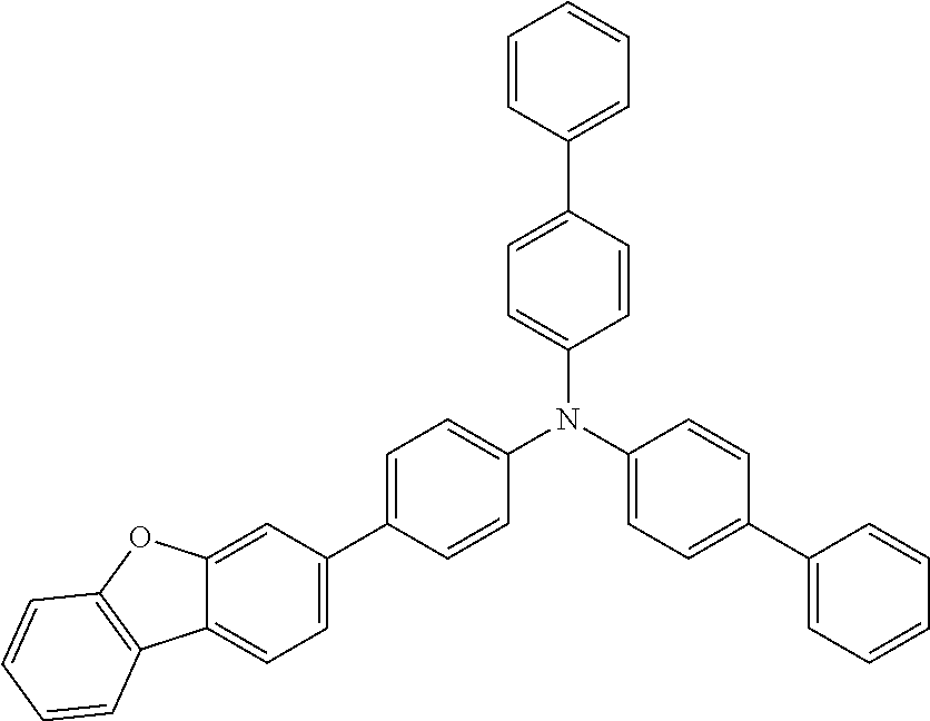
C1=C(C2=CC=CC=C2)C=CC(N(C2=CC=C(C3=CC=CC=C3)C=C2)C2=CC=C(C3=CC=C4C(=C3)OC3=C4C=CC=C3)C=C2)=C1
